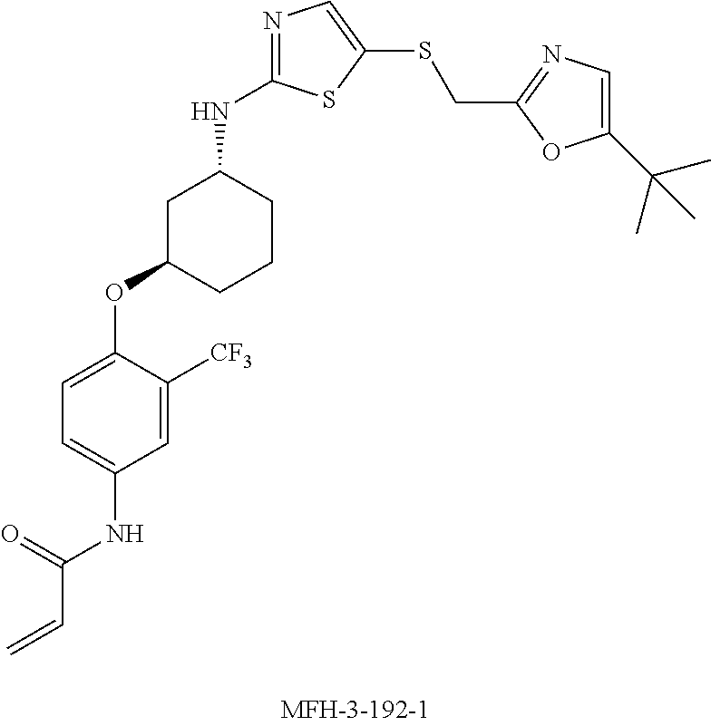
C=CC(NC1=CC=C(OC2CCCC(NC3=NC=C(SCC4=NC=C(C(C)(C)C)O4)S3)C2)C([CF3])=C1)=O
